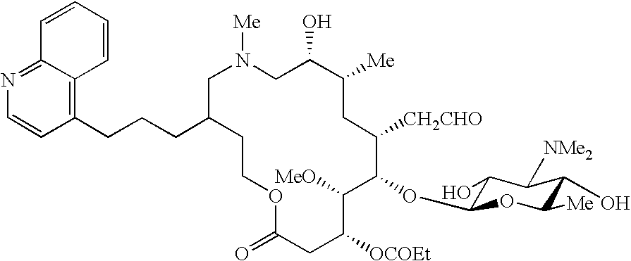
C1C(O)C([Me])CC([CH2CHO])C(OC2C(O)C([NMe2])C(O)C([Me])O2)C([MeO])C([OCOEt])CC(=O)OCCC(CCCC2=C3C(=NC=C2)C=CC=C3)CN1[Me]
